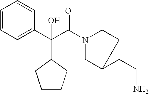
C1=CC=C(C(C(N2CC3C(CN)C3C2)=O)(C2CCCC2)O)C=C1
